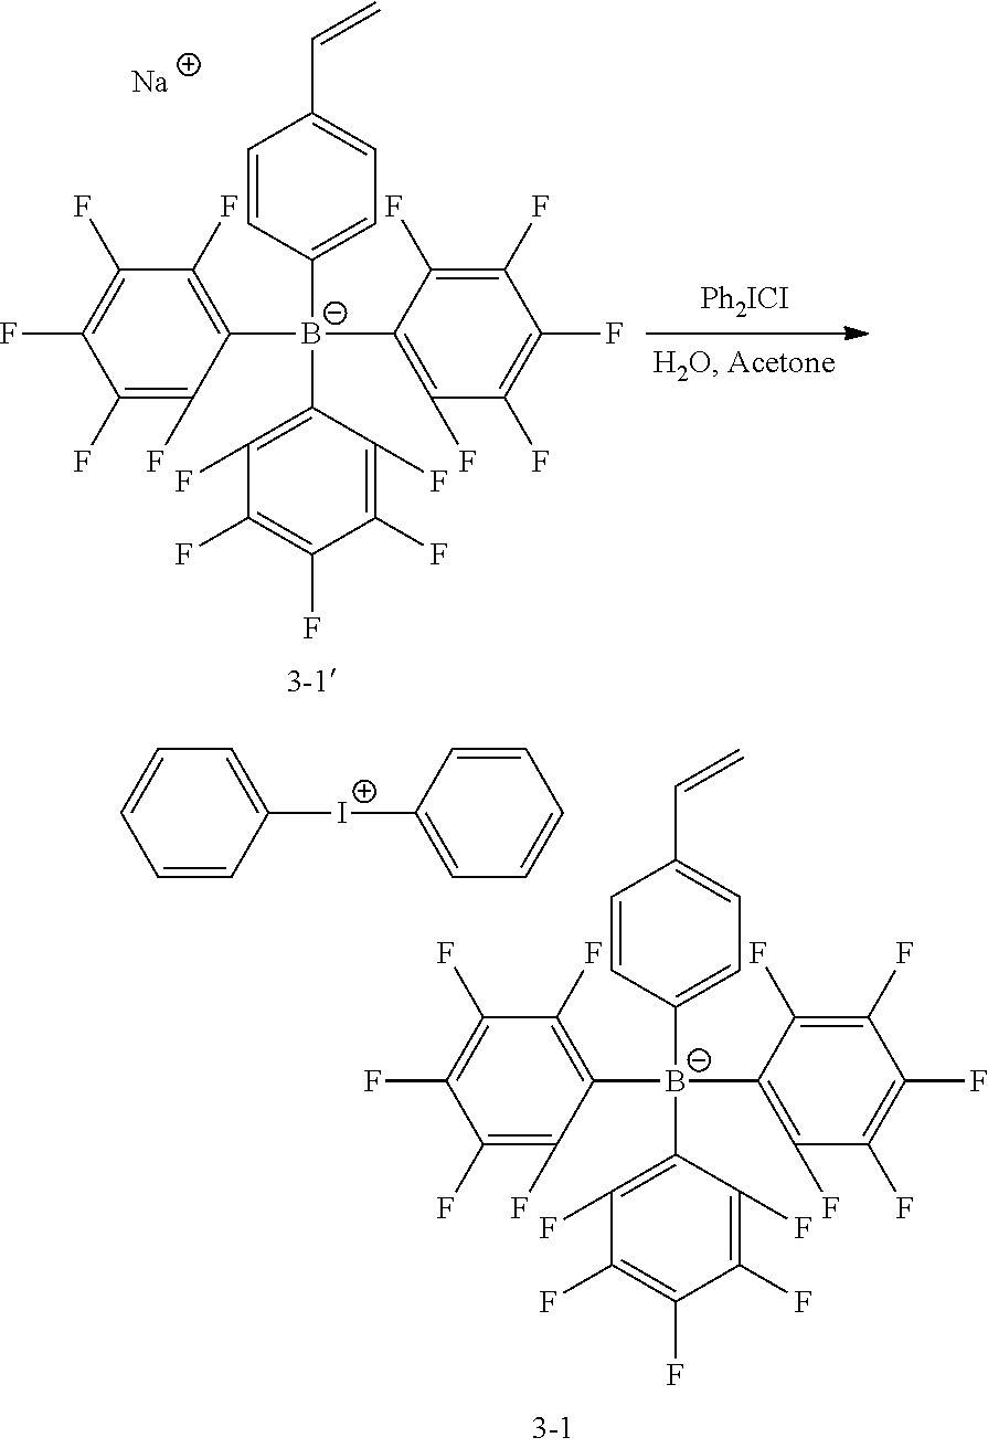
C1(F)=C(F)C([B-](C2=C(F)C(F)=C(F)C(F)=C2F)(C2=C(F)C(F)=C(F)C(F)=C2F)C2=CC=C(C=C)C=C2)=C(F)C(F)=C1F.[Na].C1(F)=C(F)C([B-](C2=C(F)C(F)=C(F)C(F)=C2F)(C2=C(F)C(F)=C(F)C(F)=C2F)C2=CC=C(C=C)C=C2)=C(F)C(F)=C1F.C1=CC([I+]C2=CC=CC=C2)=CC=C1
